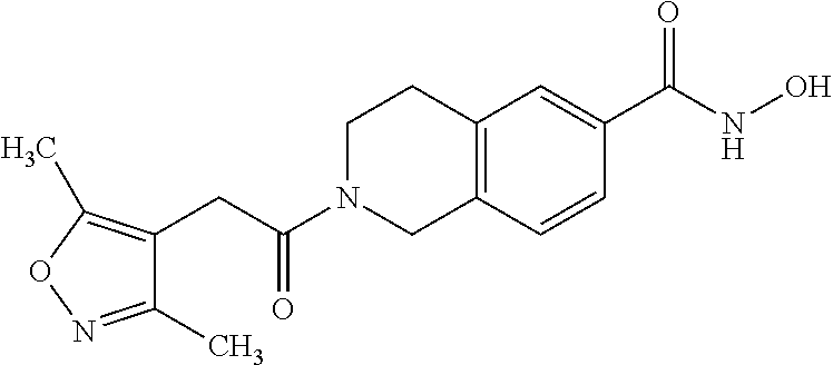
C(C(N1CC2=C(CC1)C=C(C(NO)=O)C=C2)=O)C1=C(C)ON=C1C
